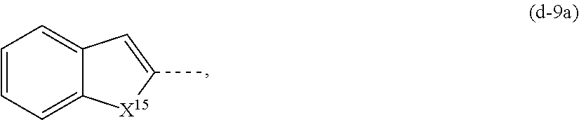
C1=CC=C2C(=C1)C=C(C)[X15]2
